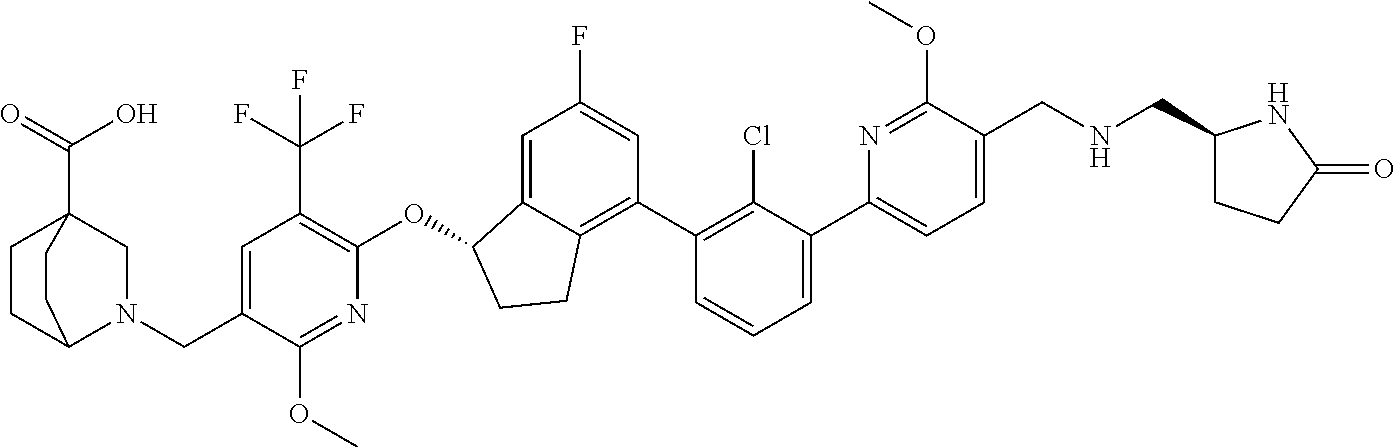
O(C1C2=CC(F)=CC(C3=C(Cl)C(C4=CC=C(CNCC5CCC(=O)N5)C(OC)=N4)=CC=C3)=C2CC1)C1=C(C(F)(F)F)C=C(CN2CC3(C(O)=O)CCC2CC3)C(OC)=N1
